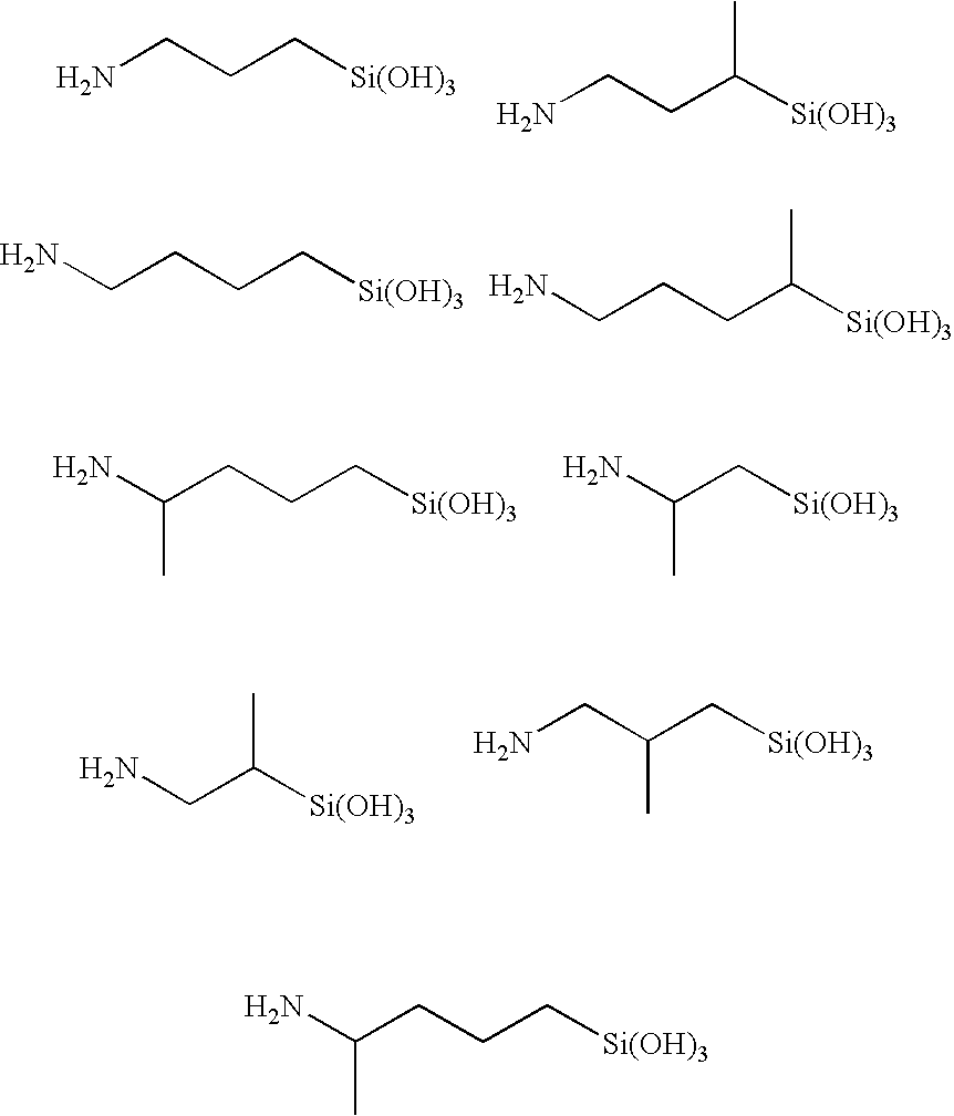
NCCC[Si(OH)3].NCCC([Si(OH)3])C.C(CCC[Si(OH)3])N.C(CCC([Si(OH)3])C)N.C(CCC[Si(OH)3])(N)C.C(C[Si(OH)3])(N)C.C(C([Si(OH)3])C)N.NCC(C[Si(OH)3])C.C(CCC[Si(OH)3])(N)C
